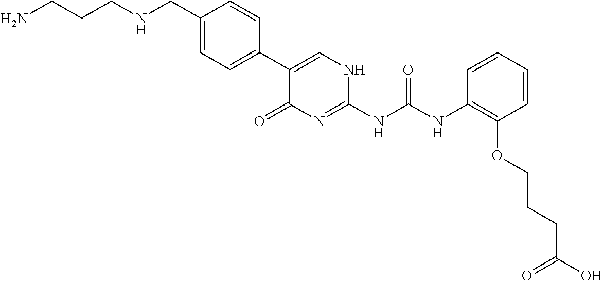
C1(CNCCCN)=CC=C(C2=CNC(NC(NC3=C(OCCCC(O)=O)C=CC=C3)=O)=NC2=O)C=C1
